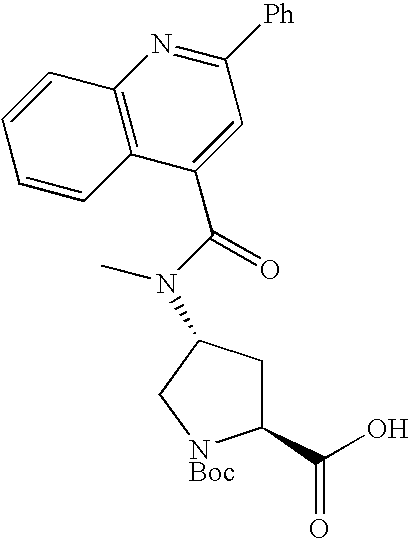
C1(C(O)=O)CC(N(C)C(C2=CC([Ph])=NC3=C2C=CC=C3)=O)C[NBoc]1
